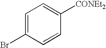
C1=C(Br)C=CC([CONEt2])=C1
